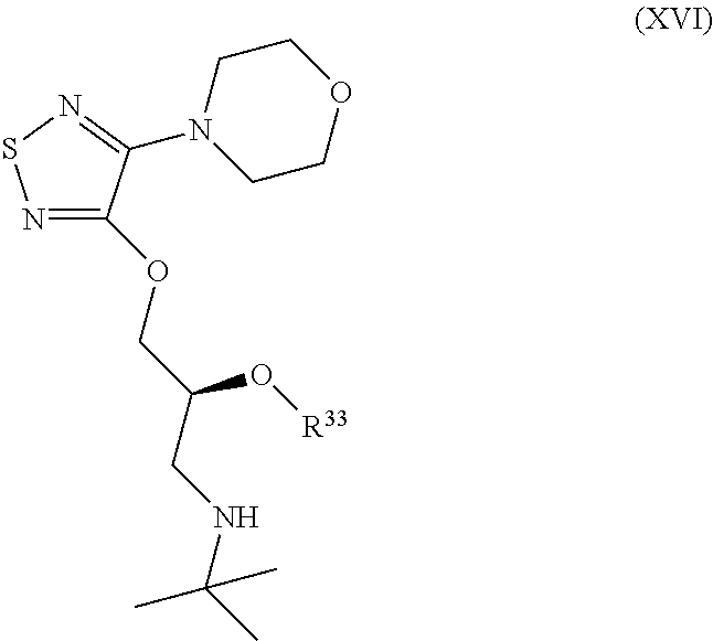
N1=C(OCC(CNC(C)(C)C)O[R33])C(N2CCOCC2)=NS1
